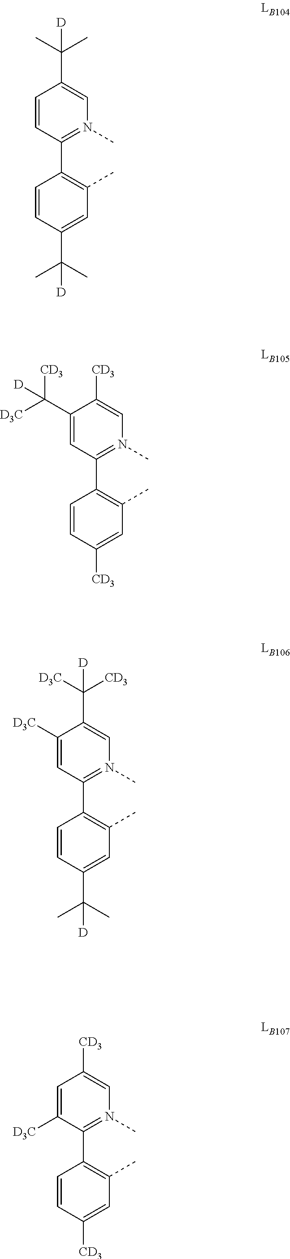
C1(C([CD3])([D3C])[D])=CC(C2=C(C)C=C([CD3])C=C2)=N(C)C=C1[CD3].C1([D3C])=CC(C2=C(C)C=C(C(C)(C)[D])C=C2)=N(C)C=C1C([CD3])([D3C])[D].C1=C([D3C])C(C2=C(C)C=C([CD3])C=C2)=N(C)C=C1[CD3].C1=CC(C2=C(C)C=C(C(C)(C)[D])C=C2)=N(C)C=C1C(C)(C)[D]
